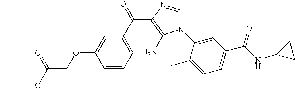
CC(C)(C)OC(COC1=CC(C(=O)C2=C(N)N(C3=CC(C(NC4CC4)=O)=CC=C3C)C=N2)=CC=C1)=O
